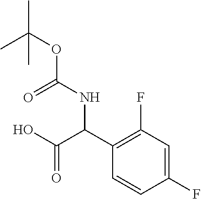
C1(C(C(O)=O)NC(OC(C)(C)C)=O)=C(F)C=C(F)C=C1
